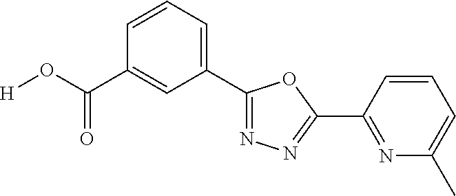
[H]OC(C1=CC(C2=NN=C(C3=NC(C)=CC=C3)O2)=CC=C1)=O
